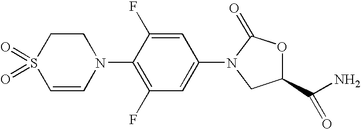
S1(=O)(=O)C=CN(C2=C(F)C=C(N3C(=O)OC(C(N)=O)C3)C=C2F)CC1
